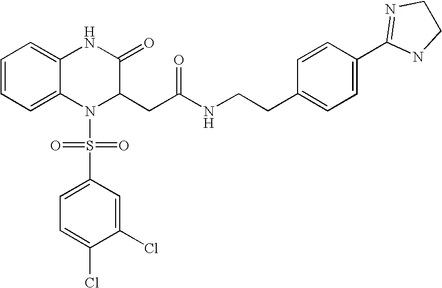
C1=CC=C2C(=C1)NC(=O)C(CC(NCCC1=CC=C(C3=NCCN3)C=C1)=O)N2S(=O)(=O)C1=CC=C(Cl)C(Cl)=C1
